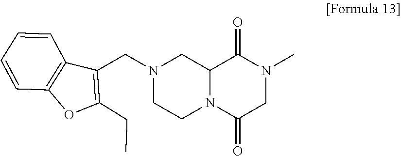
C12=C(C(CN3CCN4C(C3)C(=O)N(C)CC4=O)=C(CC)O1)C=CC=C2
